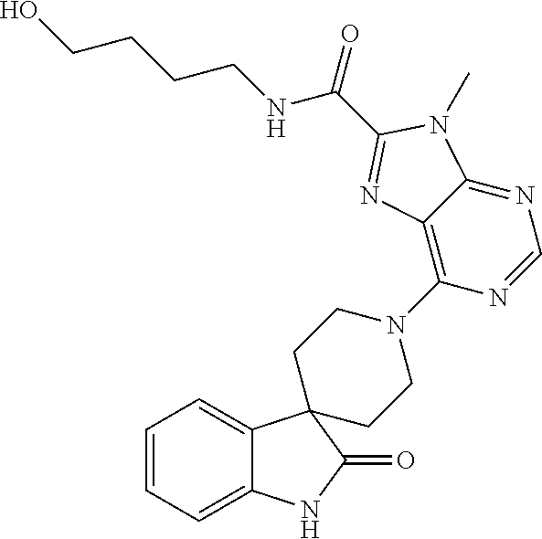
C1=CC=C2C(=C1)C1(C(=O)N2)CCN(C2=C3C(=NC=N2)N(C)C(C(NCCCCO)=O)=N3)CC1
